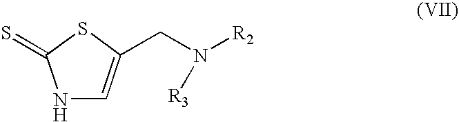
N1C=C(CN([R2])[R3])SC1=S
